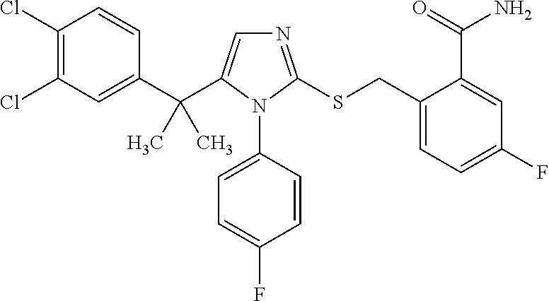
C1(C(C2=CN=C(SCC3=CC=C(F)C=C3C(=O)N)N2C2=CC=C(F)C=C2)(C)C)=CC(Cl)=C(Cl)C=C1
